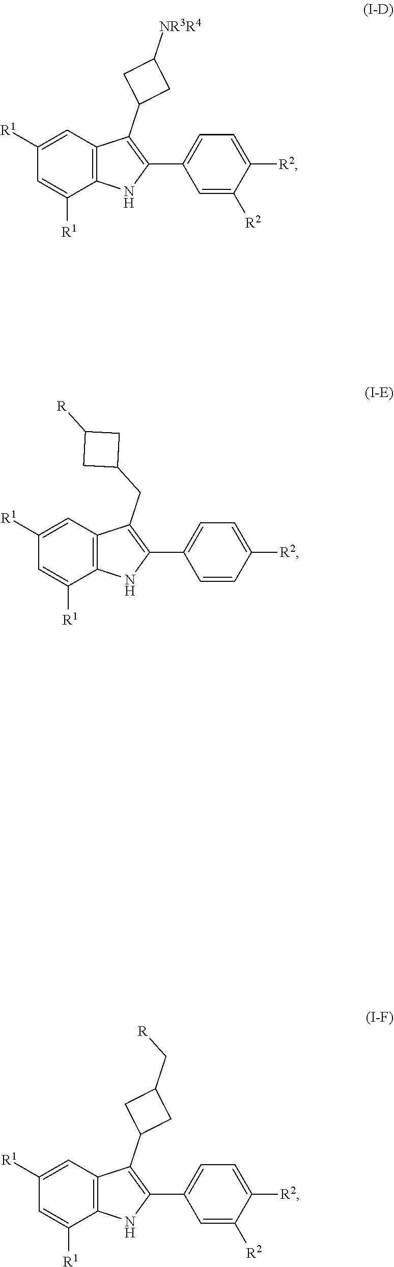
C1([R1])=CC2=C(C([R1])=C1)NC(C1=CC=C([R2])C([R2])=C1)=C2C1CC([NR3R4])C1.C1([R1])=CC2=C(C([R1])=C1)NC(C1=CC=C([R2])C=C1)=C2CC1CC([R])C1.C1([R1])=CC2=C(C([R1])=C1)NC(C1=CC=C([R2])C([R2])=C1)=C2C1CC(C[R])C1
